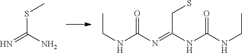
S(C(=N)N)C.CCNC(=O)N=C(CS)NC(=O)NCC
